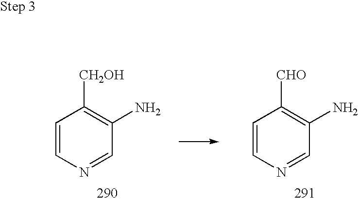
C1=CN=CC(N)=C1[CHO].C1=CN=CC(N)=C1[CH2OH]
